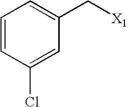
C1=CC(Cl)=CC(C[X1])=C1
